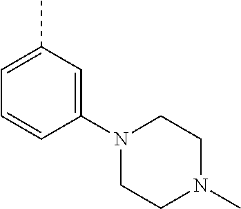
C1=C(C)C=C(N2CCN(C)CC2)C=C1
